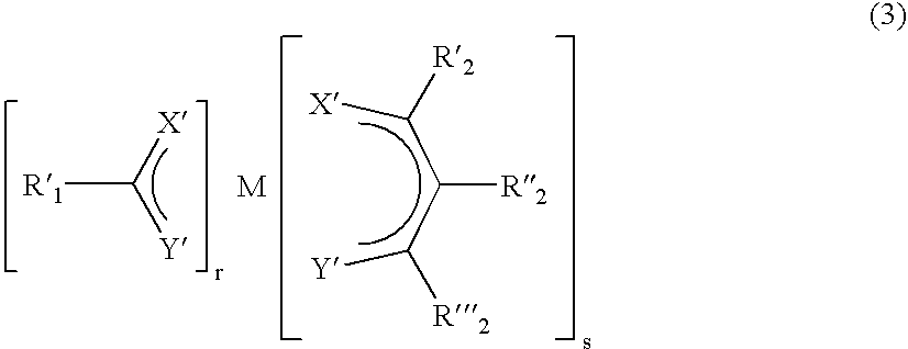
[Y]C([X])[R1].[Y]C(C(C([X])[R2])[R2])[R2]
